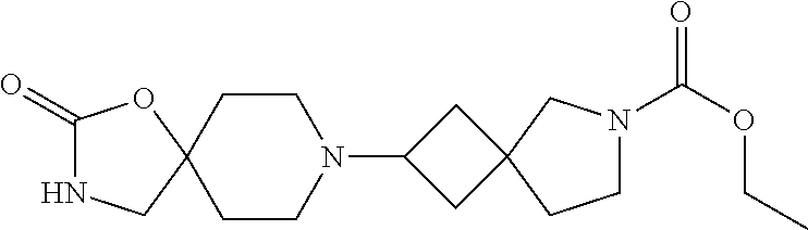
C1(=O)NCC2(O1)CCN(C1CC3(C1)CN(C(OCC)=O)CC3)CC2
